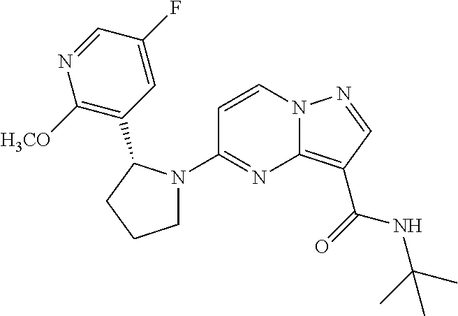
C1=CN2C(=C(C(NC(C)(C)C)=O)C=N2)N=C1N1CCCC1C1=C([H3CO])N=CC(F)=C1
